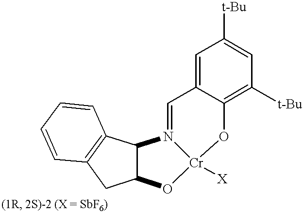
C1=C2C(=C([t-Bu])C=C1[t-Bu])O[Cr]1([X])OC3C(N1=C2)C1=C(C3)C=CC=C1
